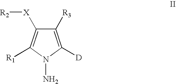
C1([R3])=C([D])N(N)C([R1])=C1[X][R2]
